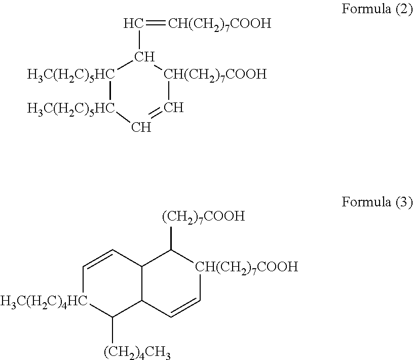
[H3C(H2C)5HC]1[H3C(H2C)5HC]C=C[CH(CH2)7COOH]C1C=[CH(CH2)7COOH].C1=CC2C(C([(CH2)4CH3])[H3C(H2C)4HC]1)C=C[CH(CH2)7COOH]C2[(CH2)7COOH]
